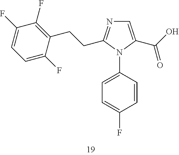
C1=C(N2C(C(O)=O)=CN=C2CCC2=C(F)C(F)=CC=C2F)C=CC(F)=C1
